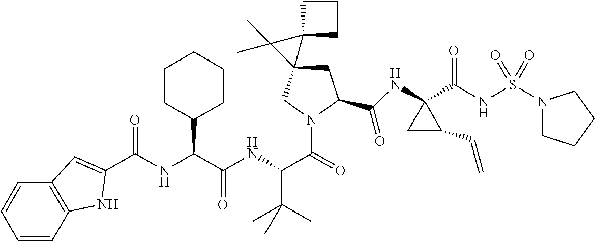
C(=O)(NC(C(NC(C(=O)N1CC2(CC1C(NC1(C(NS(N3CCCC3)(=O)=O)=O)CC1C=C)=O)C1(C2(C)C)CCC1)C(C)(C)C)=O)C1CCCCC1)C1=CC2=C(C=CC=C2)N1
